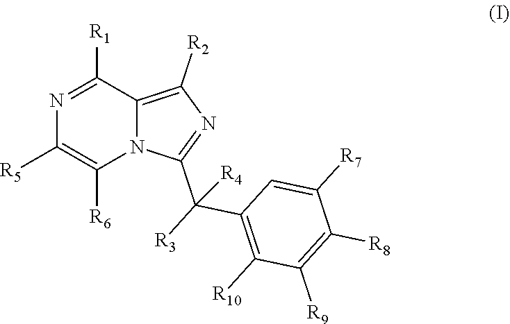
N1=C([R1])C2=C([R2])N=C(C([R3])(C3=C([R10])C([R9])=C([R8])C([R7])=C3)[R4])N2C([R6])=C1[R5]
